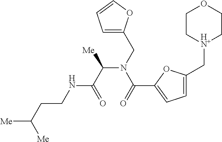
C(CCNC(C(N(CC1=CC=CO1)C(C1=CC=C(C[HN+]2CCOCC2)O1)=O)[Me])=O)([Me])[Me]
